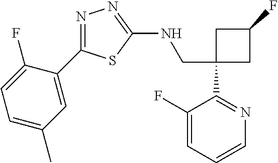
C1(CNC2=NN=C(C3=CC(C)=CC=C3F)S2)(C2=NC=CC=C2F)CC(F)C1
